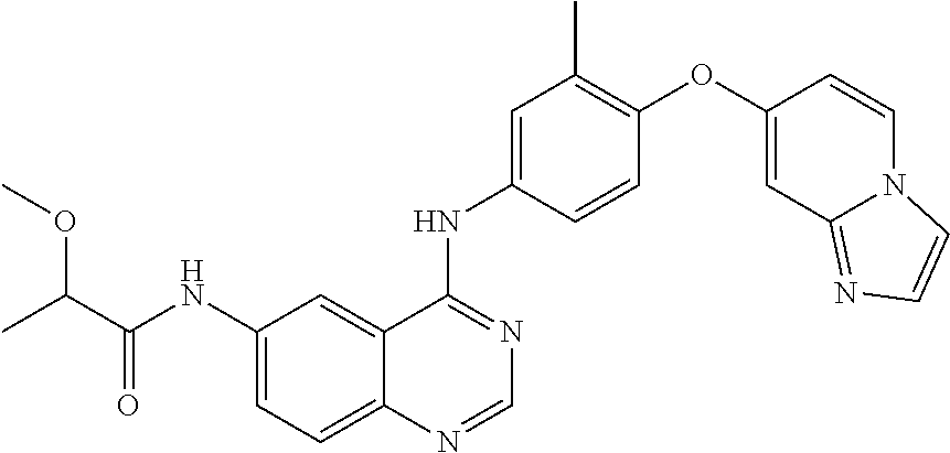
C1(NC(C(C)OC)=O)=CC=C2C(=C1)C(NC1=CC(C)=C(OC3=CC4=NC=CN4C=C3)C=C1)=NC=N2
